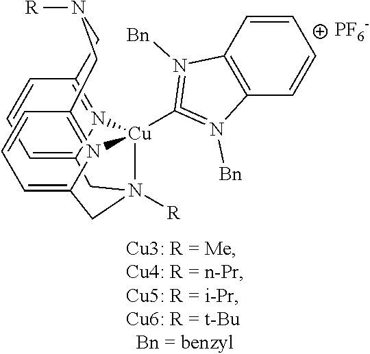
C12=CC=CC3=N1[Cu]1(C4=N([Bn])C5=C(C=CC=C5)N=4[Bn])N4=C(C=CC=C4CN1([R])C2)CN([R])C3.[PF6-]
